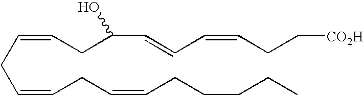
C(CC=CCC=CCCCCC)=CCC(C=CC=CCC[CO2H])O
